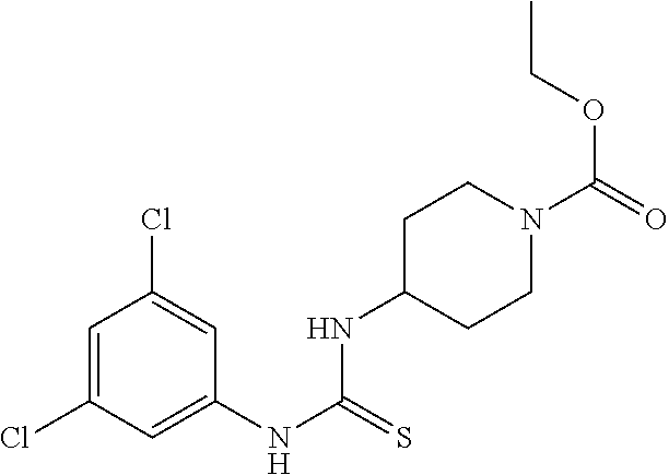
C1=C(Cl)C=C(NC(NC2CCN(C(OCC)=O)CC2)=S)C=C1Cl
